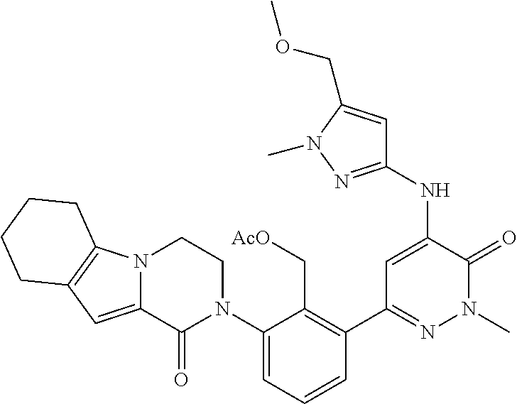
C1(NC2=CC(C3=C(C[AcO])C(N4CCN5C(=CC6=C5CCCC6)C4=O)=CC=C3)=NN(C)C2=O)=NN(C)C(COC)=C1
